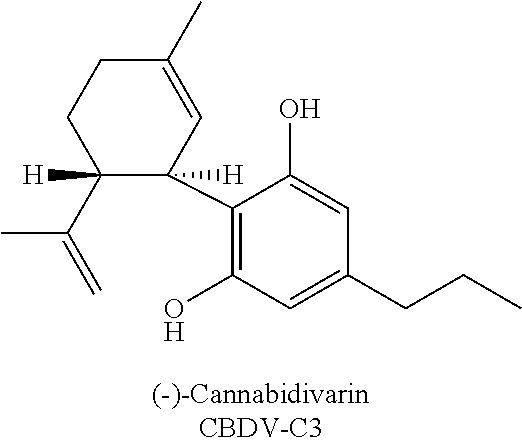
C1(C2=C(O)C=C(CCC)C=C2O)([H])C=C(C)CCC1(C(=C)C)[H]
